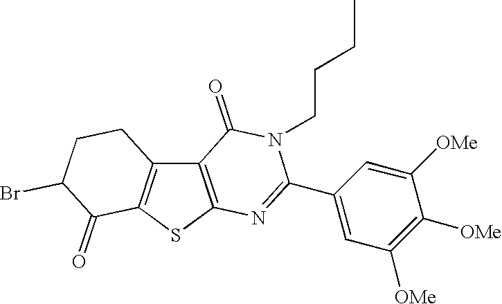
C12=C(SC3=C1CCC(Br)C3=O)N=C(C1=CC([OMe])=C([OMe])C([OMe])=C1)N(CCCC)C2=O
